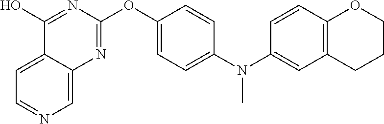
C1=C2C(=CN=C1)N=C(OC1=CC=C(N(C3=CC4=C(C=C3)OCCC4)C)C=C1)N=C2O
